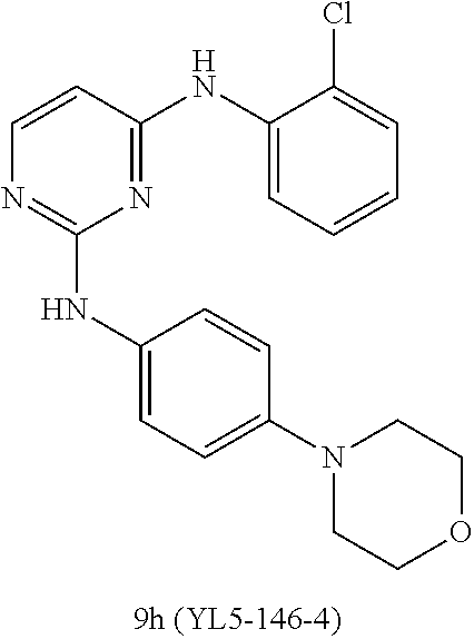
C1=CC(NC2=CC=CC=C2Cl)=NC(NC2=CC=C(N3CCOCC3)C=C2)=N1
